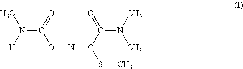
N(C(=O)ON=C(SC)C(=O)N(C)C)([H])C
